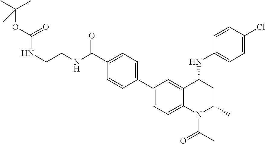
C1(C2=CC=C3C(=C2)C(NC2=CC=C(Cl)C=C2)CC(C)N3C(=O)C)=CC=C(C(NCCNC(=O)OC(C)(C)C)=O)C=C1
